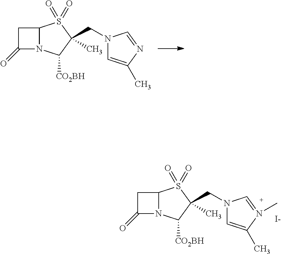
C1(=O)N2C(C1)S(=O)(=O)C(C)(CN1C=C(C)N=C1)C2[CO2BH].C1(=O)N2C(C1)S(=O)(=O)C(C)(CN1C=C(C)N(C)=C1)C2[CO2BH].[I-]
